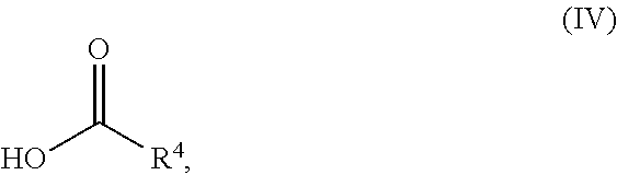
OC([R4])=O
